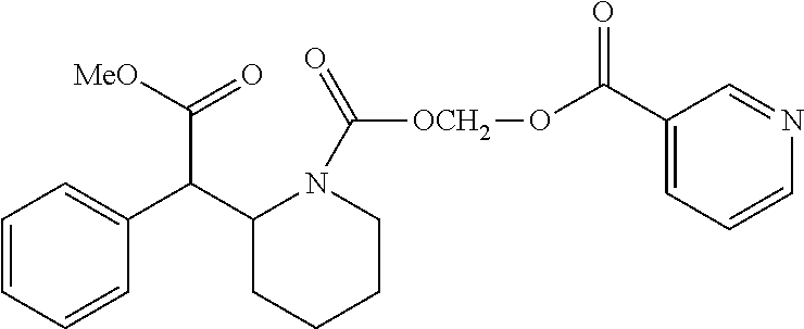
C1=CC=CC(C(C2CCCCN2C([OCH2]OC(C2=CC=CN=C2)=O)=O)C([MeO])=O)=C1
